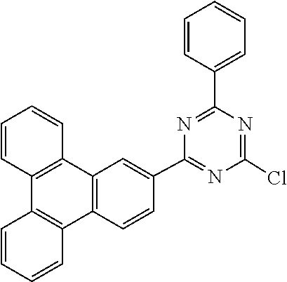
ClC1=NC(C2=CC=CC=C2)=NC(C2=CC3=C(C=C2)C2=C(C4=C3C=CC=C4)C=CC=C2)=N1
